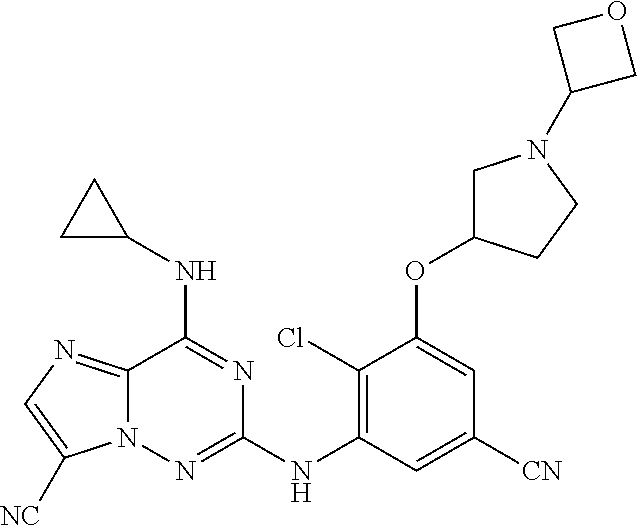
C12=NC=C([NC])N1N=C(NC1=C(Cl)C(OC3CN(C4COC4)CC3)=CC([CN])=C1)N=C2NC1CC1
